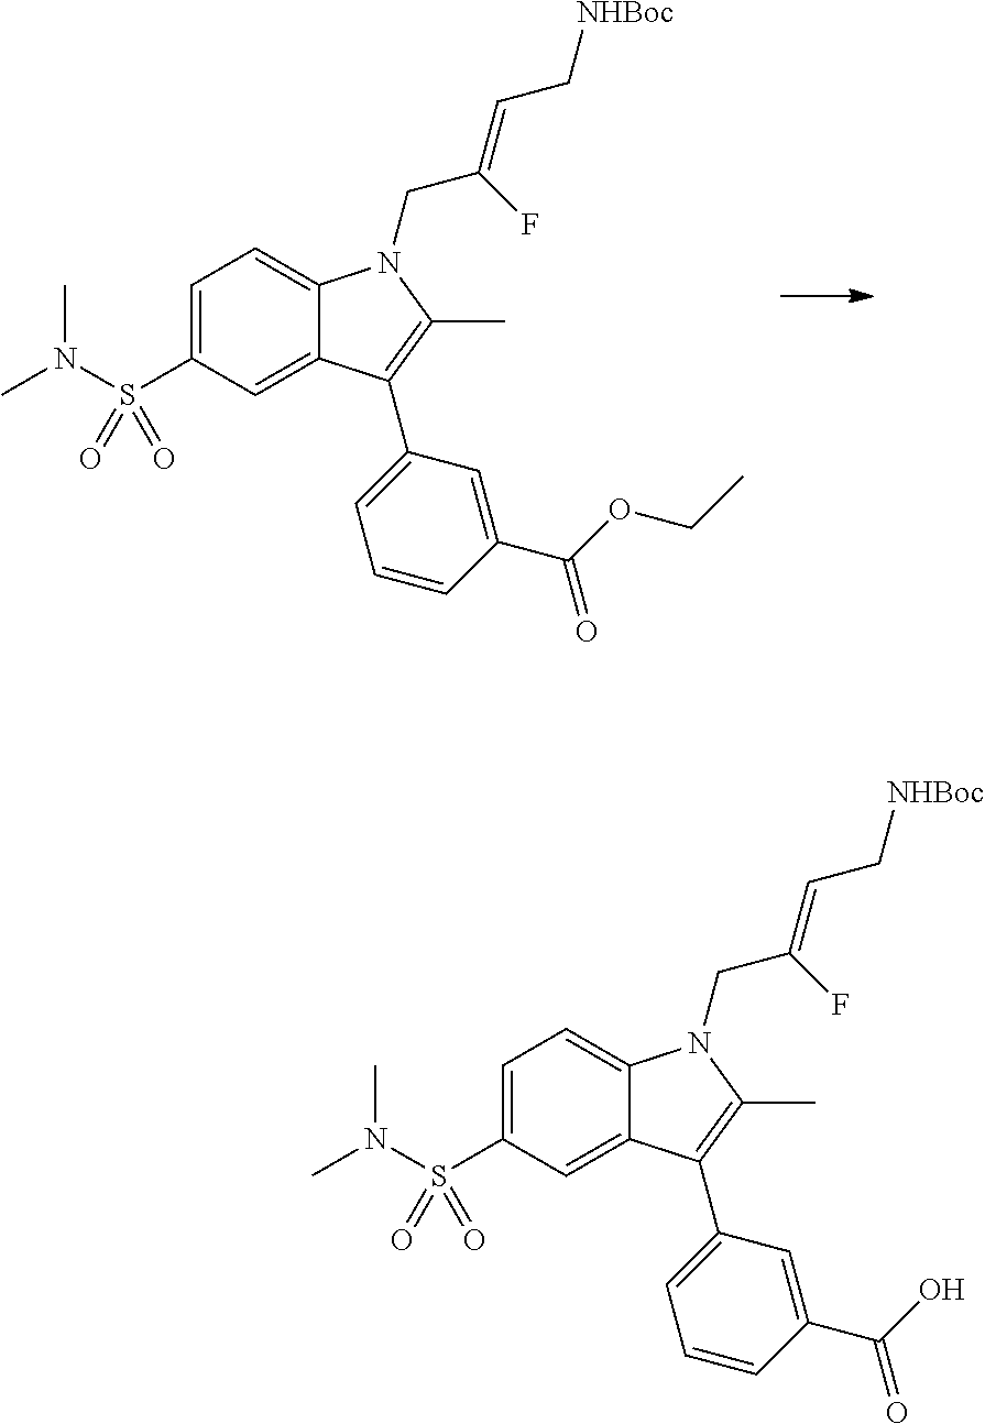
C1=C(S(N(C)C)(=O)=O)C=C2C(=C1)N(CC(=CC[NHBoc])F)C(C)=C2C1=CC=CC(C(OCC)=O)=C1.C1=C(S(N(C)C)(=O)=O)C=C2C(=C1)N(CC(=CC[NHBoc])F)C(C)=C2C1=CC=CC(C(O)=O)=C1
